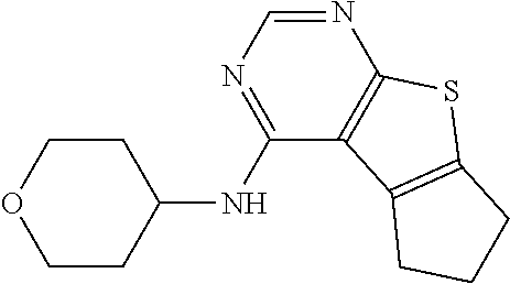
C1COCCC1NC1=NC=NC2=C1C1=C(S2)CCC1
